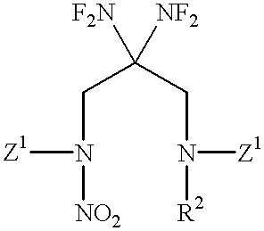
C(N([Z1])[NO2])C(CN([R2])[Z1])([F2N])[NF2]
